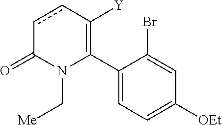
C1(C2=C([Y])ccC(=O)N2C[Me])=CC=C([OEt])C=C1Br
